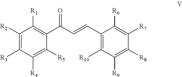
C1(C(C=CC2=C([R10])C([R9])=C([R8])C([R7])=C2[R6])=O)=C([R1])C([R2])=C([R3])C([R4])=C1[R5]
